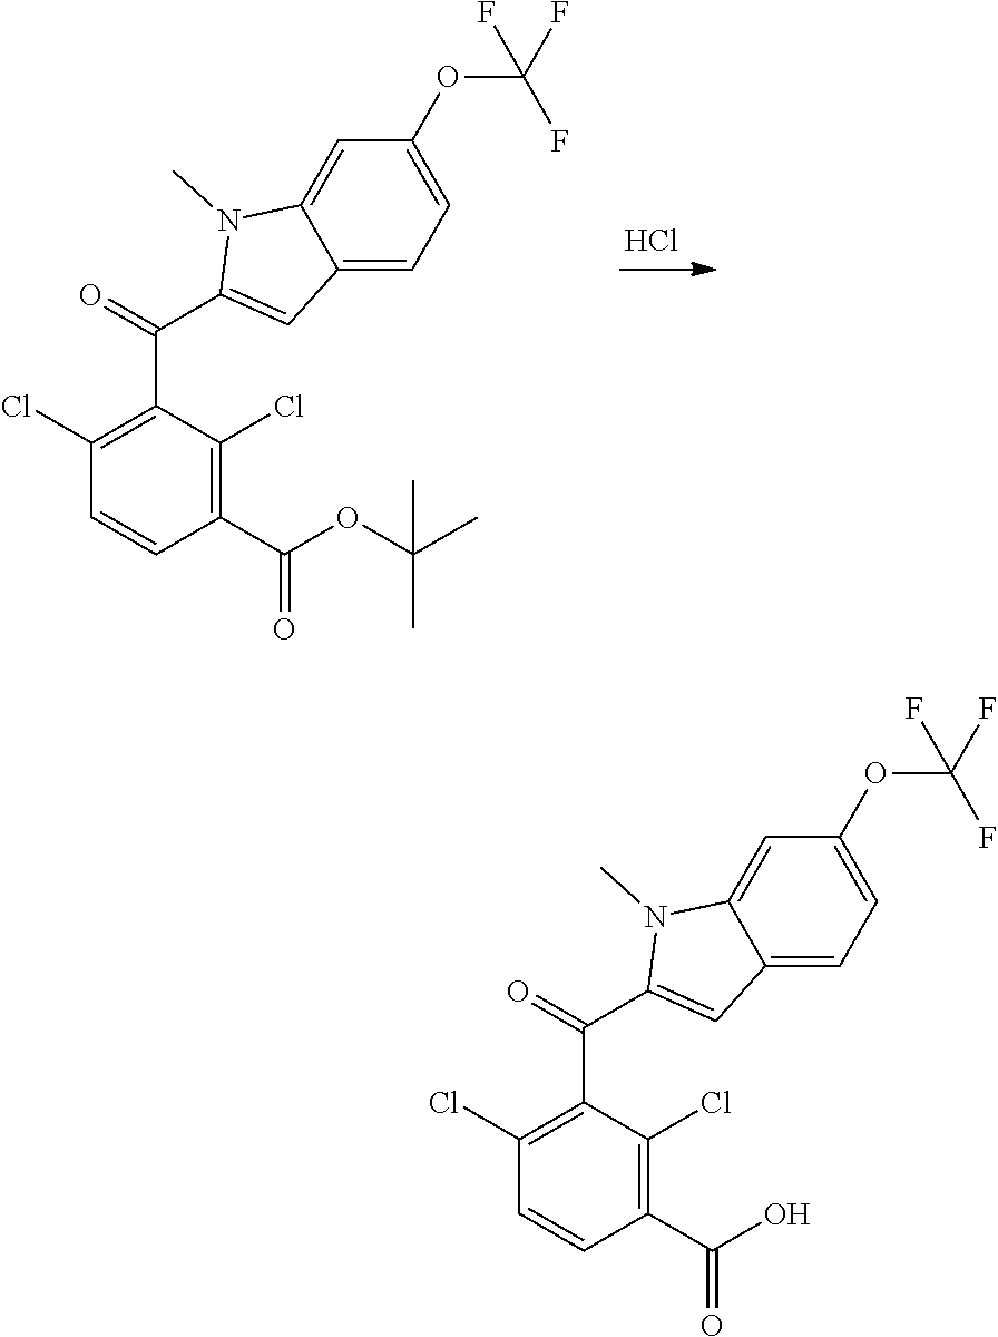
C1(Cl)=C(C(C2=CC3=CC=C(OC(F)(F)F)C=C3N2C)=O)C(Cl)=C(C(OC(C)(C)C)=O)C=C1.Cl.C1(Cl)=C(C(C2=CC3=CC=C(OC(F)(F)F)C=C3N2C)=O)C(Cl)=C(C(O)=O)C=C1
